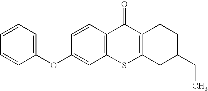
C1(OC2=CC=CC=C2)=CC2=C(C=C1)C(=O)C1=C(S2)CC(CC)CC1
